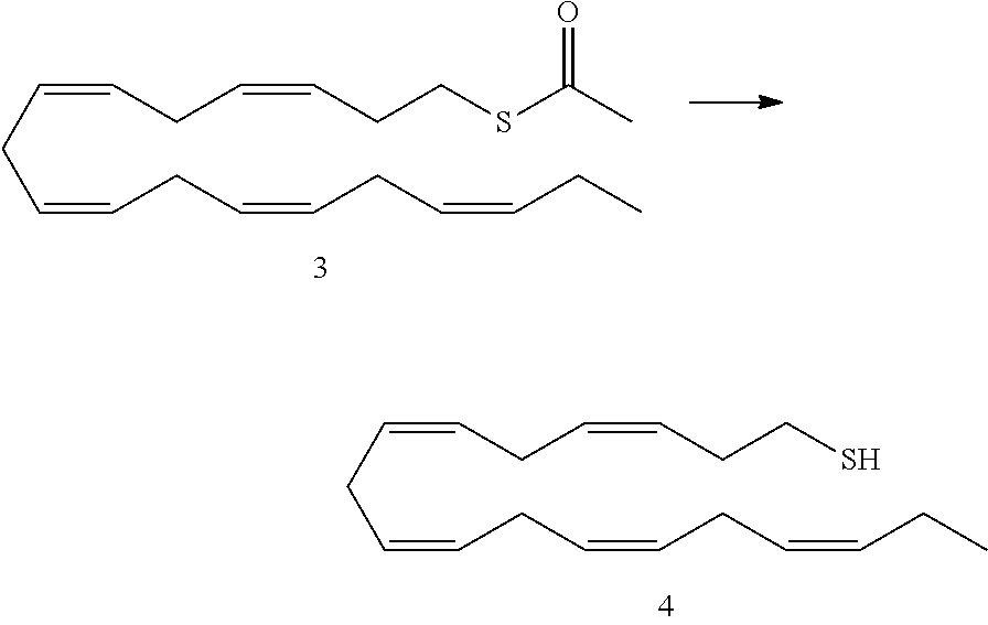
C(CC=CCC=CCC=CCC)=CCC=CCCSC(C)=O.C(CC=CCC=CCC=CCC)=CCC=CCCS
